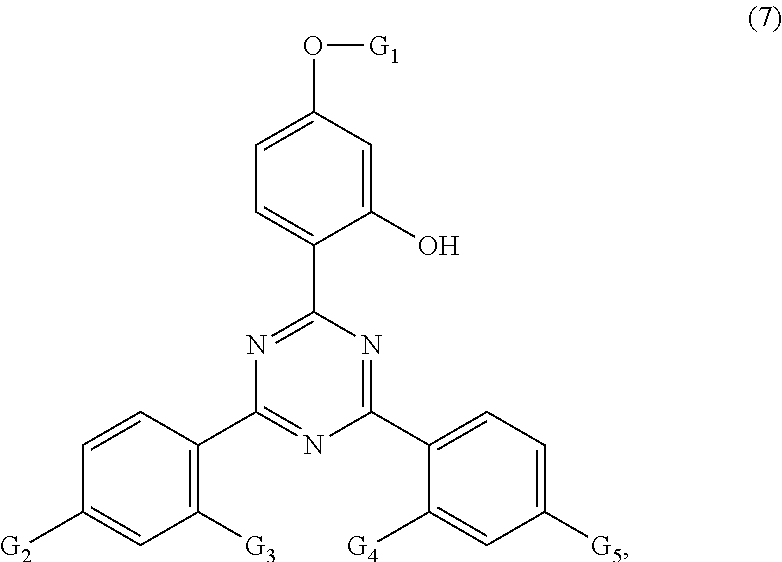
C1=C(O[G1])C=C(O)C(C2=NC(C3=C([G3])C=C([G2])C=C3)=NC(C3=CC=C([G5])C=C3[G4])=N2)=C1
